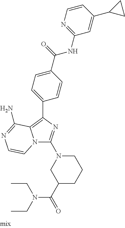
CCN(CC)C(C1CCCN(C2=NC(C3=CC=C(C(=O)NC4=NC=CC(C5CC5)=C4)C=C3)=C3N2C=CN=C3N)C1)=O
